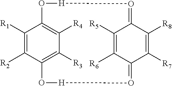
C1([R1])=C([R2])C2=C([R3])C([R4])=C1O[H]O=C1C([R5])=C([R6])C(=O[H]O2)C([R7])=C1[R8]
